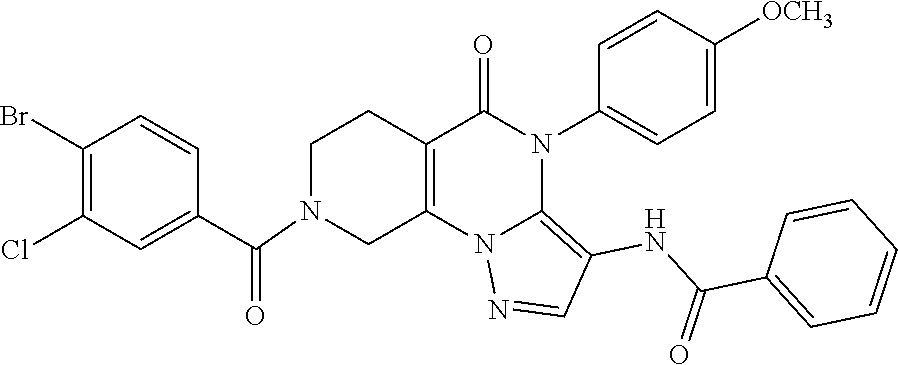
C1(Br)=C(Cl)C=C(C(=O)N2CC3=C(CC2)C(=O)N(C2=CC=C([OCH3])C=C2)C2=C(NC(C4=CC=CC=C4)=O)C=NN32)C=C1
